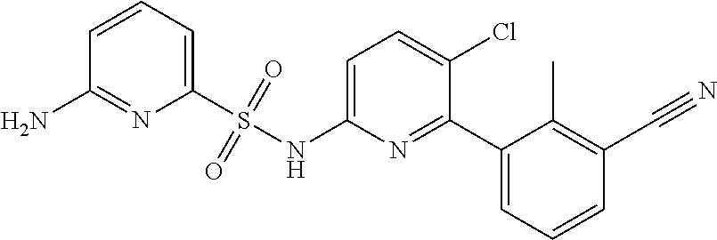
C1=C(NS(C2=CC=CC(N)=N2)(=O)=O)N=C(C2=CC=CC(C#N)=C2C)C(Cl)=C1
